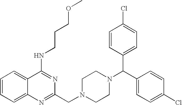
C1(NCCCOC)=NC(CN2CCN(C(C3=CC=C(Cl)C=C3)C3=CC=C(Cl)C=C3)CC2)=NC2=CC=CC=C12
